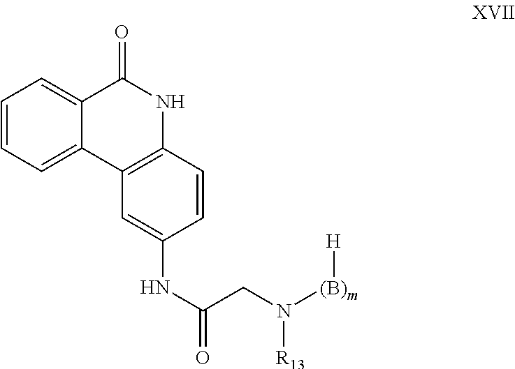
C1=CC=C2C(=C1)C(=O)NC1=C2C=C(NC(CN([(B)m][H])[R13])=O)C=C1
